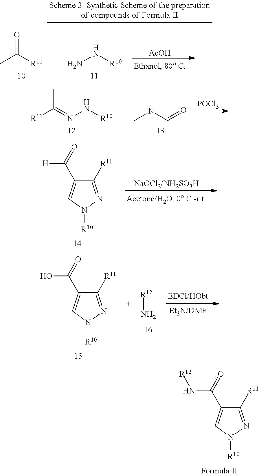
N(N[R10])=C([R11])C.CN(C=O)C.[POCl3].C1([R11])=NN([R10])C=C1C(=O)N[R12].C1([R11])=NN([R10])C=C1C(=O)[H].C1([R11])=NN([R10])C=C1C(=O)O.[R12]N.CC([R11])=O.NN[R10].[AcOH]
